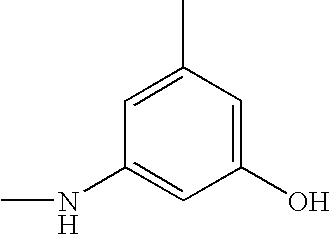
CNC1=CC(O)=CC(C)=C1
